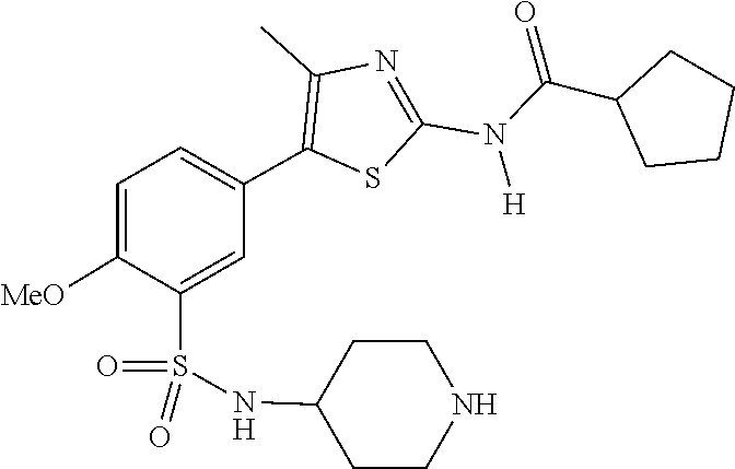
C(C1CCCC1)(N(C1=NC(C)=C(C2=CC=C([MeO])C(S(=O)(=O)NC3CCNCC3)=C2)S1)[H])=O
